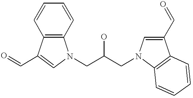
C12=C(C(C=O)=CN1CC(CN1C=C(C=O)C3=C1C=CC=C3)O)C=CC=C2
